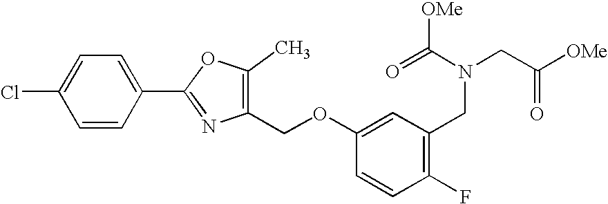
C1=C(Cl)C=CC(C2=NC(COC3=CC(CN(CC([OMe])=O)C(=O)[OMe])=C(F)C=C3)=C(C)O2)=C1
